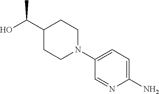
OC(C1CCN(C2=CC=C(N)N=C2)CC1)C
